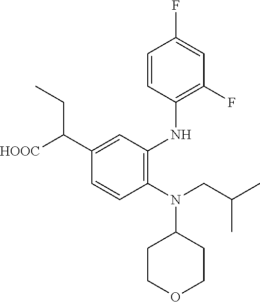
C1(N(CC(C)C)C2CCOCC2)=C(NC2=C(F)C=C(F)C=C2)C=C(C([HOOC])CC)C=C1
